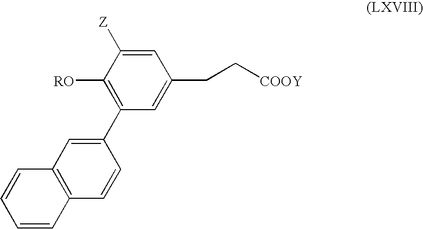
C1=CC(C2=C([RO])C([Z])=CC(CC[COOY])=C2)=CC2=C1C=CC=C2
